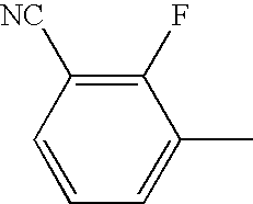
C1(F)=C([NC])C=CC=C1C
